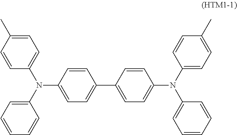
CC1=CC=C(N(C2=CC=C(C3=CC=C(N(C4=CC=C(C)C=C4)C4=CC=CC=C4)C=C3)C=C2)C2=CC=CC=C2)C=C1
